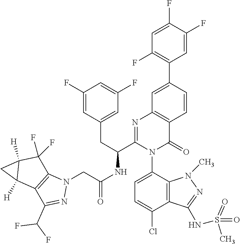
C(NC(C1=NC2=C(C(=O)N1C1=CC=C(Cl)C3=C1N(C)N=C3NS(=O)(=O)C)C=CC(C1=C(F)C=C(F)C(F)=C1)=C2)CC1=CC(F)=CC(F)=C1)(=O)CN1C2=C(C(C(F)F)=N1)C1([H])C([H])(C2(F)F)C1
